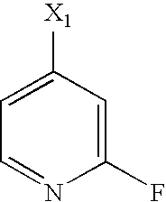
C1(F)=CC([X1])=CC=N1
